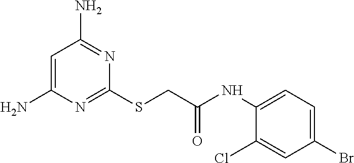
C1=C(N)N=C(SCC(NC2=CC=C(Br)C=C2Cl)=O)N=C1N
